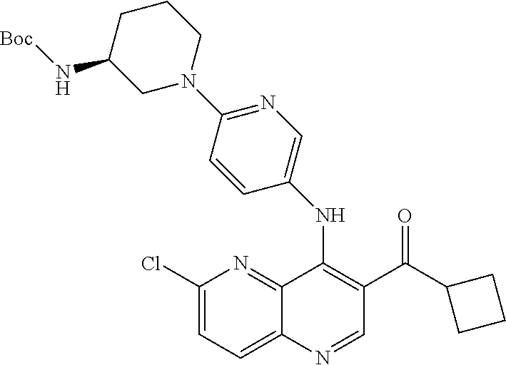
C1(Cl)=CC=C2C(=N1)C(NC1=CN=C(N3CCCC(N[Boc])C3)C=C1)=C(C(C1CCC1)=O)C=N2
